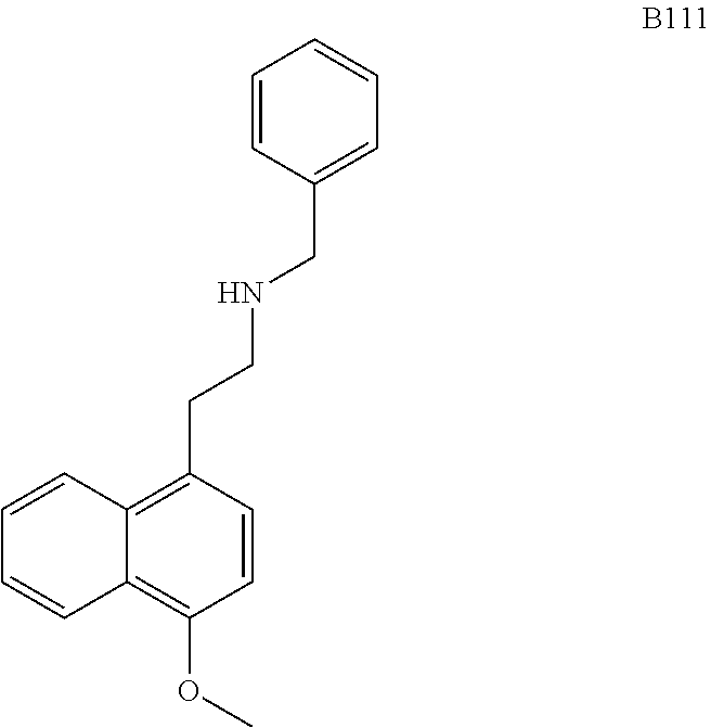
C1=CC2=C(OC)C=CC(CCNCC3=CC=CC=C3)=C2C=C1
